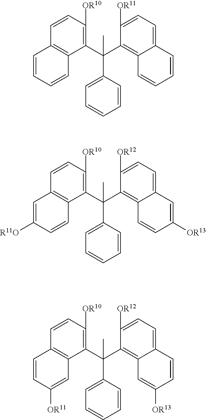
C1(C(C2=C3C(=CC=C2[OR11])C=CC=C3)(C2=CC=CC=C2)C)=C([OR10])C=CC2=C1C=CC=C2.C1(C(C2=C3C(=CC=C2[OR12])C=C([OR13])C=C3)(C2=CC=CC=C2)C)=C([OR10])C=CC2=C1C=CC([R11O])=C2.C1(C(C2=C3C(=CC=C2[OR12])C=CC([OR13])=C3)(C2=CC=CC=C2)C)=C([OR10])C=CC2=C1C=C([OR11])C=C2
